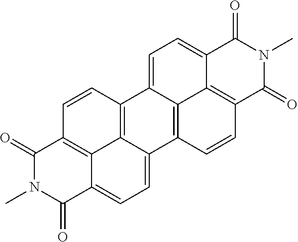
C12=C3C(=CC=C4C3=C(C=C1)C(=O)N(C)C4=O)C1=C3C2=CC=C2C3=C(C=C1)C(=O)N(C)C2=O
